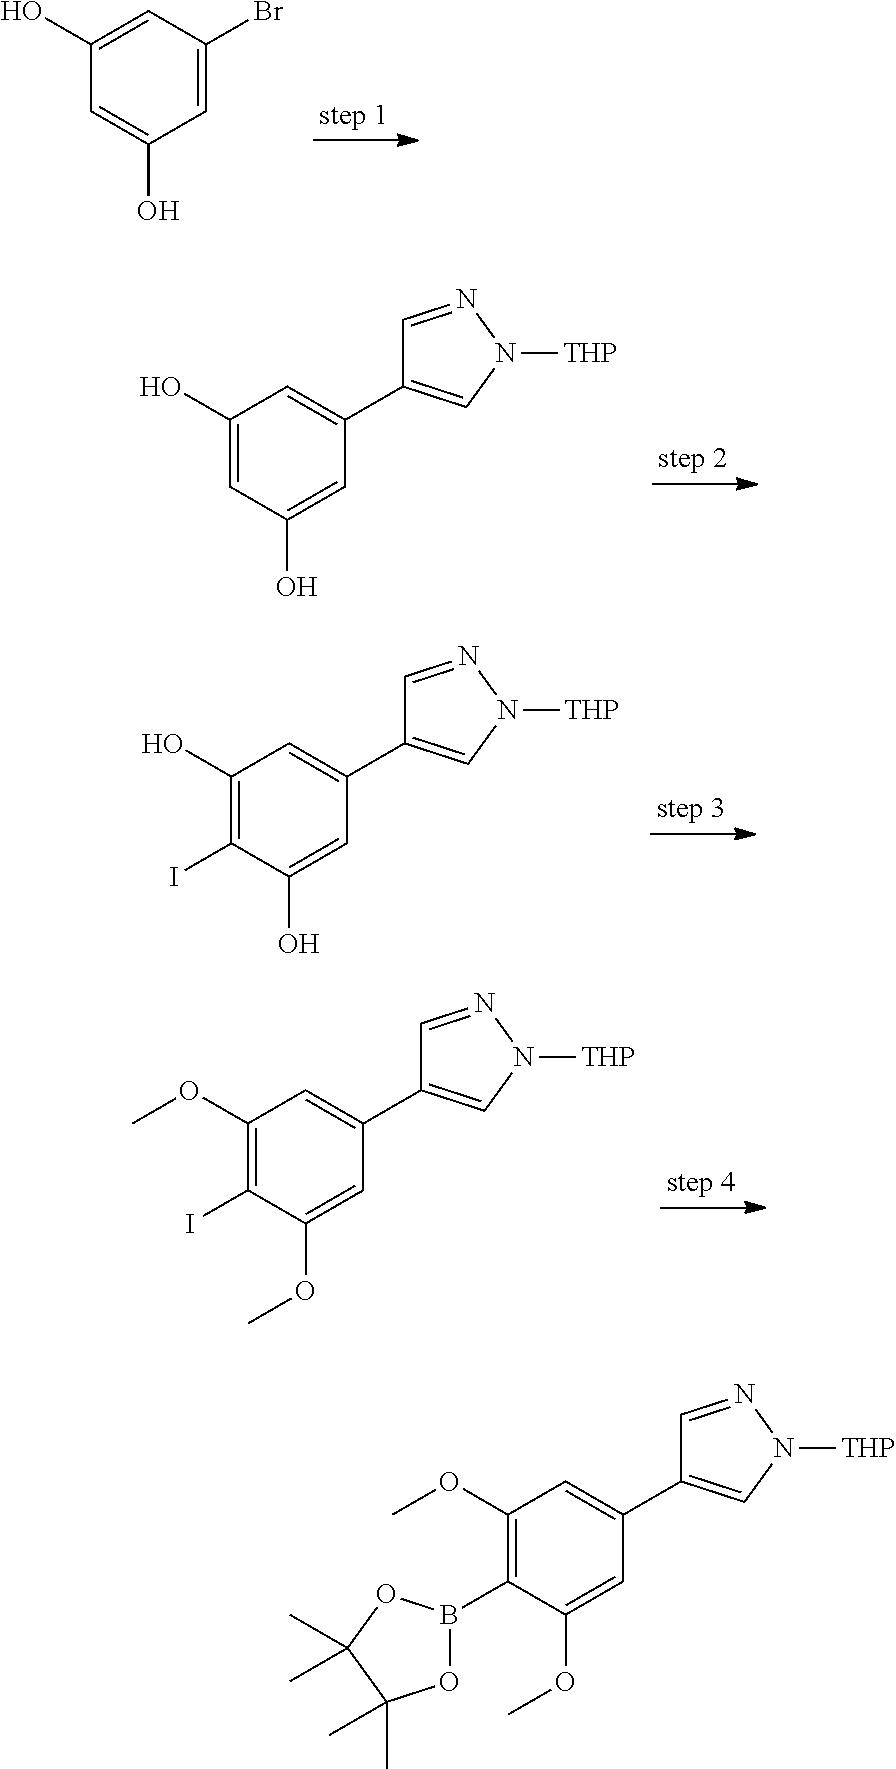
C1=C(Br)C=C(O)C=C1O.C1(O)=CC(O)=CC(C2=CN([THP])N=C2)=C1.C1(O)=C(I)C(O)=CC(C2=CN([THP])N=C2)=C1.C1(OC)=C(I)C(OC)=CC(C2=CN([THP])N=C2)=C1.C1(OC)=C(B2OC(C)(C)C(C)(C)O2)C(OC)=CC(C2=CN([THP])N=C2)=C1
